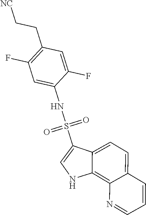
C1(CC[NC])=C(F)C=C(NS(=O)(=O)C2=CNC3=C4C(=CC=C23)C=CC=N4)C(F)=C1
